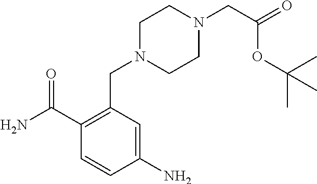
NC(C1=C(CN2CCN(CC(=O)OC(C)(C)C)CC2)C=C(N)C=C1)=O
